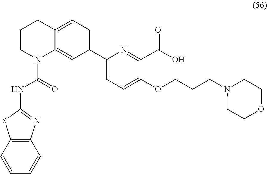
C1(C2=CC=C3C(=C2)N(C(=O)NC2=NC4=C(S2)C=CC=C4)CCC3)=CC=C(OCCCN2CCOCC2)C(C(O)=O)=N1
